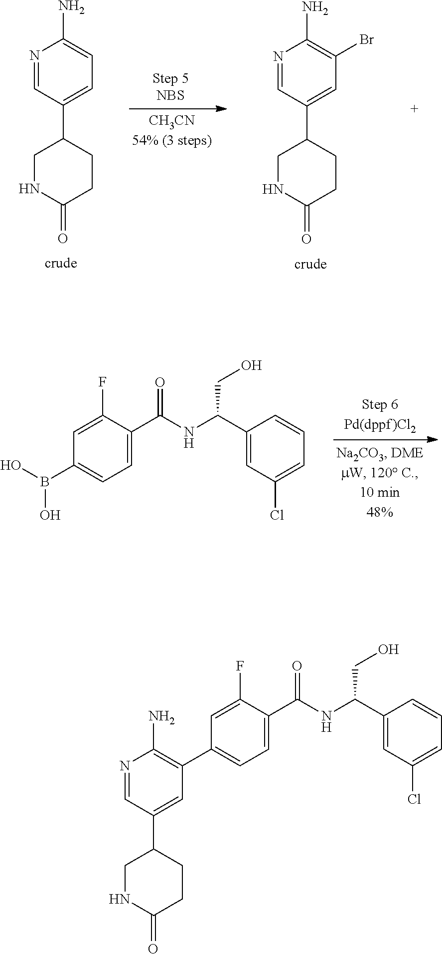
C1=C(C2CNC(=O)CC2)C=NC(N)=C1Br.C1=C(C2CNC(=O)CC2)C=NC(N)=C1.C1=C(C(NC(C2=CC(Cl)=CC=C2)CO)=O)C(F)=CC(B(O)O)=C1.C1=C(C(NC(C2=CC(Cl)=CC=C2)CO)=O)C(F)=CC(C2=C(N)N=CC(C3CNC(=O)CC3)=C2)=C1
